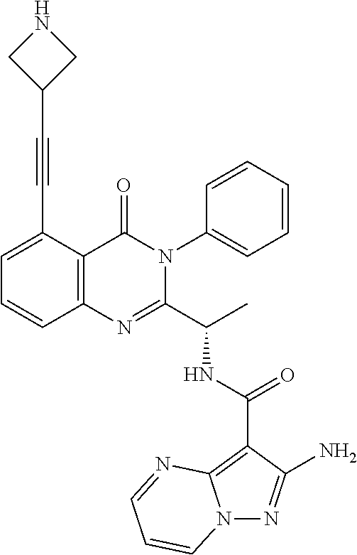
N(C(C1=NC2=C(C(=O)N1C1=CC=CC=C1)C(C#CC1CNC1)=CC=C2)C)C(C1=C2N(N=C1N)C=CC=N2)=O
